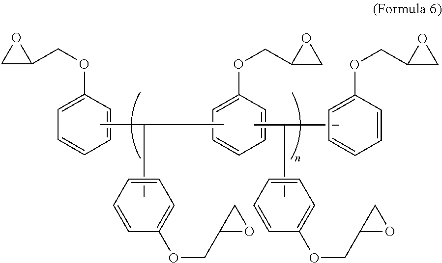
C1(OCC2OC2)=CC=CC=C1.C1=CC(OCC2OC2)=CC=C1.C1(OCC2CO2)=CC=CC=C1.CC(C)C.C1=CC(OCC2OC2)=CC=C1.CC(C)C.C1=CC(OCC2CO2)=CC=C1
